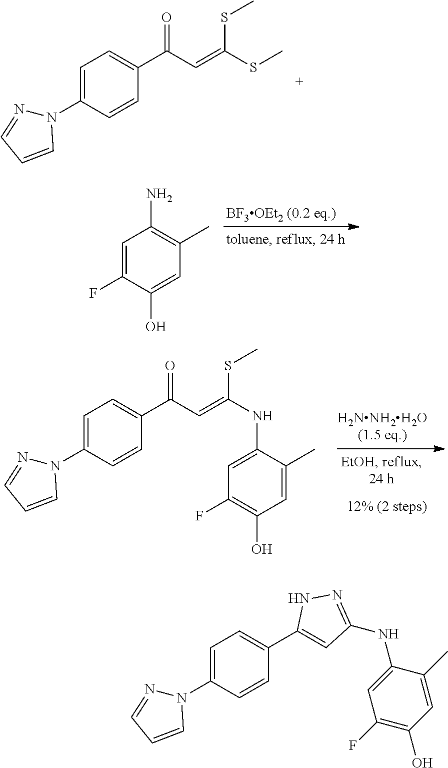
N1(C2=CC=C(C(=O)C=C(SC)SC)C=C2)N=CC=C1.C1=C(F)C(O)=CC(C)=C1N.N1(C2=CC=C(C(=O)C=C(SC)NC3=CC(F)=C(O)C=C3C)C=C2)N=CC=C1.N1(C2=CC=C(C3=CC(NC4=CC(F)=C(O)C=C4C)=NN3)C=C2)N=CC=C1
